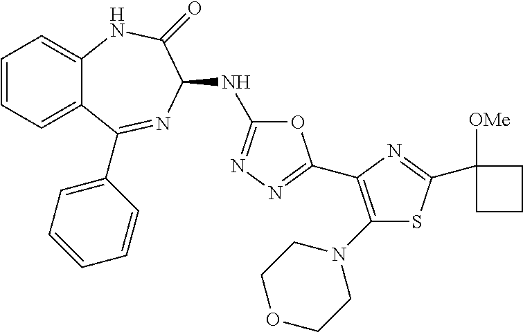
C1=CC=C2C(=C1)NC(=O)C(NC1=NN=C(C3=C(N4CCOCC4)SC(C4([OMe])CCC4)=N3)O1)N=C2C1=CC=CC=C1
